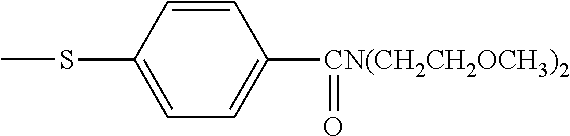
CSC1=CC=C([CN(CH2CH2OCH3)2]=O)C=C1
